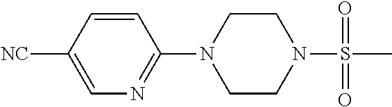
C1(N2CCN(S(=O)(C)=O)CC2)=NC=C([NC])C=C1
